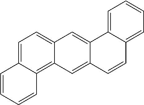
C1=C2C(=C3C(=C1)C=C1C(=C3)C=CC3=CC=CC=C13)C=CC=C2
